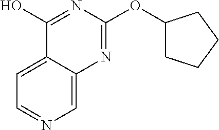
C1(O)=NC(OC2CCCC2)=NC2=CN=CC=C12
